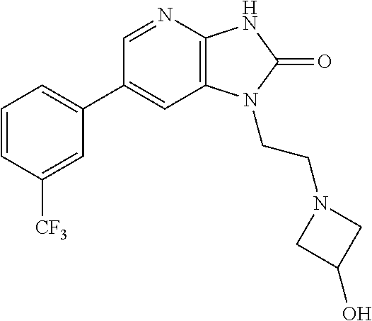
C1(C2=CC=CC([CF3])=C2)=CC2=C(N=C1)NC(=O)N2CCN1CC(O)C1
